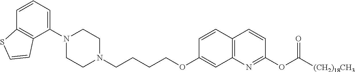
C1N(C2=CC=CC3=C2C=CS3)CCN(CCCCOC2=CC3=C(C=C2)C=CC(OC([(CH2)18CH3])=O)=N3)C1
